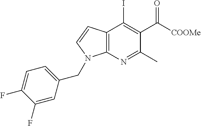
C12=C(N=C(C)C(C([COOMe])=O)=C1I)N(CC1=CC=C(F)C(F)=C1)C=C2
